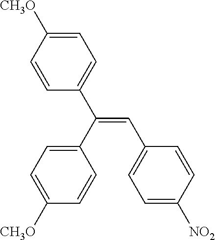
C(=CC1=CC=C([NO2])C=C1)(C1=CC=C([CH3O])C=C1)C1=CC=C([CH3O])C=C1
